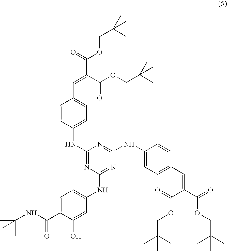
C(NC(C1=CC=C(NC2=NC(NC3=CC=C(C=C(C(=O)OCC(C)(C)C)C(OCC(C)(C)C)=O)C=C3)=NC(NC3=CC=C(C=C(C(=O)OCC(C)(C)C)C(OCC(C)(C)C)=O)C=C3)=N2)C=C1O)=O)(C)(C)C
